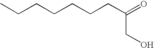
C(CCCC(=O)CO)CCC
